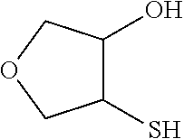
C1(S)C(O)COC1
